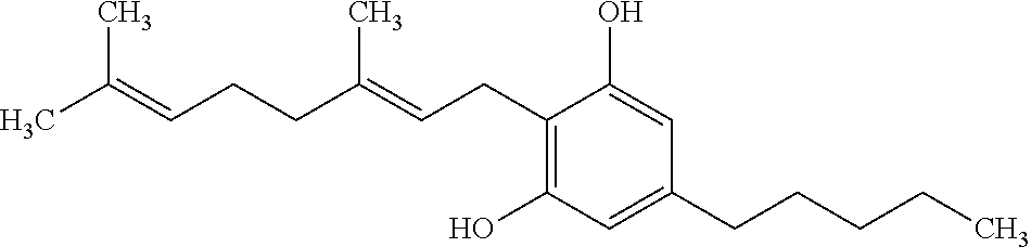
C1(CC=C(CCC=C(C)C)C)=C(O)C=C(CCCCC)C=C1O
